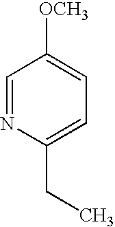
C1=NC(CC)=CC=C1[OCH3]
